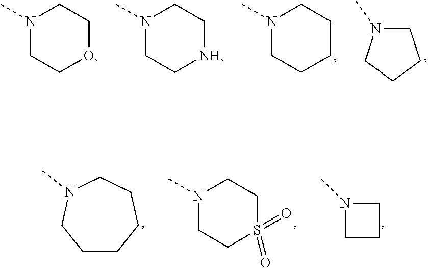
C1N(C)CC1.N1(C)CCS(=O)(=O)CC1.C1CCCCN(C)C1.N1(C)CCCCC1.C1N(C)CCC1.N1(C)CCOCC1.N1(C)CC[NH]CC1
